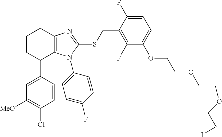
C1=CC(C2C3=C(CCC2)N=C(SCC2=C(F)C(OCCOCCOCCI)=CC=C2F)N3C2=CC=C(F)C=C2)=CC([MeO])=C1Cl
